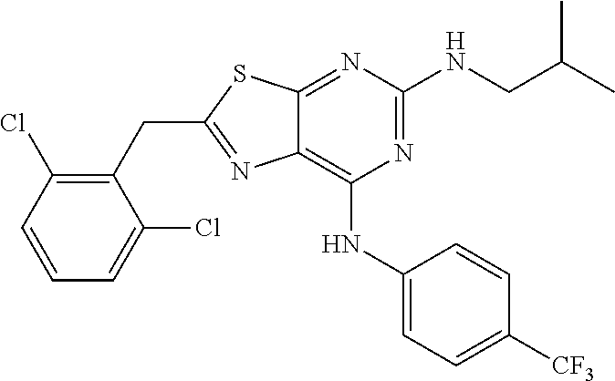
N1=C(NCC(C)C)N=C2C(=C1NC1=CC=C([CF3])C=C1)N=C(CC1=C(Cl)C=CC=C1Cl)S2
